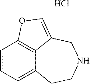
Cl.C1=CC=C2C3=C1OC=C3CNCC2
